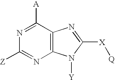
C1([Z])=NC2=C(C([A])=N1)N=C([X][Q])N2[Y]
